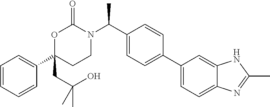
C1=CC=CC(C2(CC(O)(C)C)CCN(C(C3=CC=C(C4=CC=C5C(=C4)NC(C)=N5)C=C3)C)C(=O)O2)=C1
